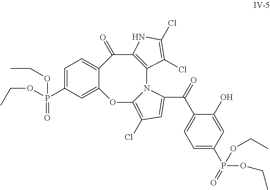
C1=C(P(OCC)(=O)OCC)C=C2C(=C1)C(=O)C1=C(N3C(=C(Cl)C=C3C(=O)C3=CC=C(P(=O)(OCC)OCC)C=C3O)O2)C(Cl)=C(Cl)N1
